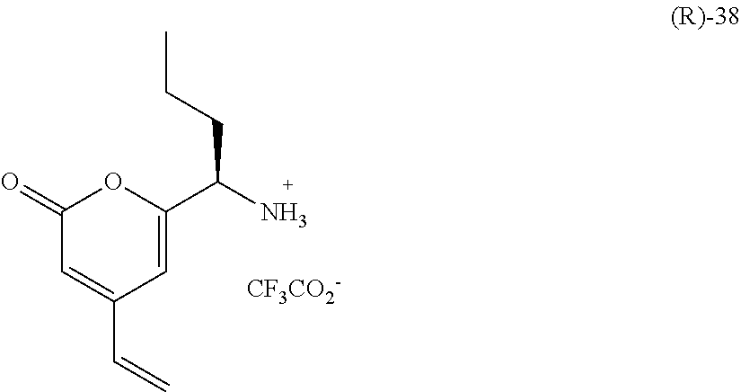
C1(=O)C=C(C=C)C=C(C(N)CCC)O1.[CF3CO2-]
